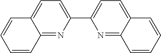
C12=NC(C3=CC=C4C(=N3)C=CC=C4)=CC=C1C=CC=C2
